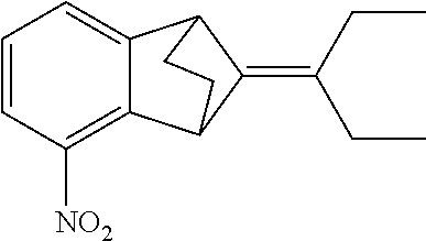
C1=CC([NO2])=C2C(=C1)C1C(=C(CC)CC)C2CC1
